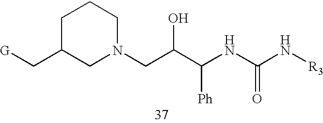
C1C(C[G])CN(CC(C(NC(N[R3])=O)[Ph])O)CC1
